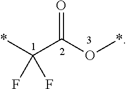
*C(C(O*)=O)(F)F
